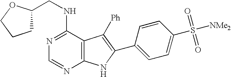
N1=C(NCC2CCCO2)C2=C(N=C1)NC(C1=CC=C(S([NMe2])(=O)=O)C=C1)=C2[Ph]
